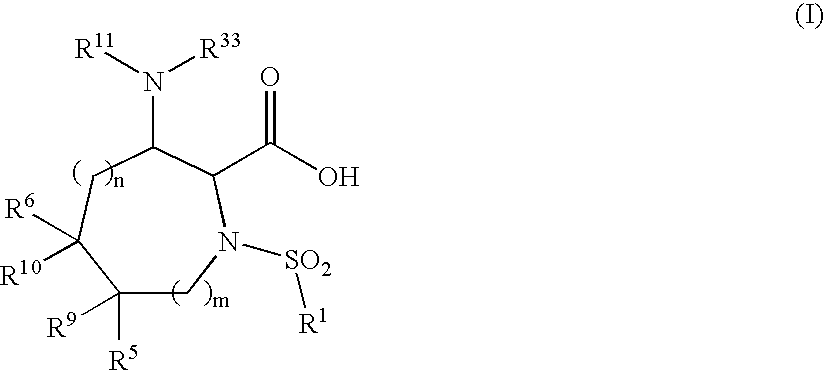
C1([R5])([R9])CN([SO2][R1])C(C(O)=O)C(N([R11])[R33])CC1([R6])[R10]
